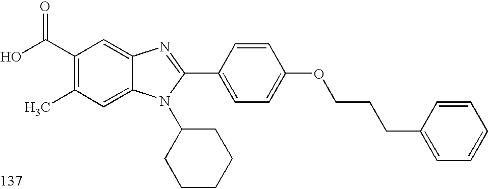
OC(C1=C(C)C=C2C(=C1)N=C(C1=CC=C(OCCCC3=CC=CC=C3)C=C1)N2C1CCCCC1)=O
